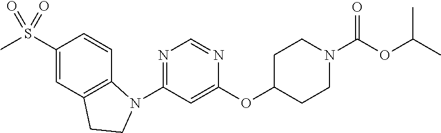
C1(S(C)(=O)=O)=CC2=C(C=C1)N(C1=NC=NC(OC3CCN(C(OC(C)C)=O)CC3)=C1)CC2
